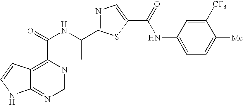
C12=NC=NC(C(=O)NC(C3=NC=C(C(=O)NC4=CC=C([Me])C([CF3])=C4)S3)C)=C1C=CN2
